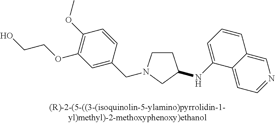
C1CN(CC2=CC(OCCO)=C(OC)C=C2)CC1NC1=CC=CC2=CN=CC=C12
